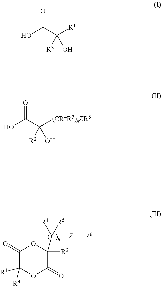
C1(=O)C([R1])([R3])OC(=O)C([R2])(C([R4])([R5])[Z][R6])O1.O=C(C([R1])([R3])O)O.O=C(C([(CR4R5)nZR6])([R2])O)O
